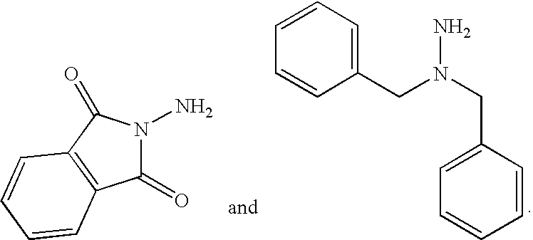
C1(=O)N(N)C(=O)C2=C1C=CC=C2.C1=CC=C(CN(CC2=CC=CC=C2)N)C=C1
